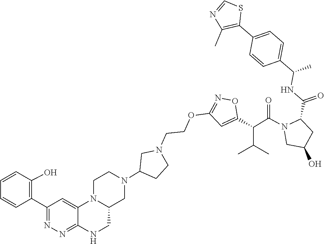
C12CNC3=NN=C(C4=C(O)C=CC=C4)C=C3N1CCN(C1CCN(CCOC3=NOC(C(C(N4CC(O)CC4C(NC(C)C4=CC=C(C5=C(C)N=CS5)C=C4)=O)=O)C(C)C)=C3)C1)C2
